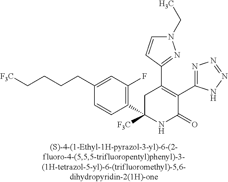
C1(C2=C(C3=NN=NN3)C(=O)NC(C3=C(F)C=C(CCCC[F3C])C=C3)([F3C])C2)=NN(CC)C=C1
